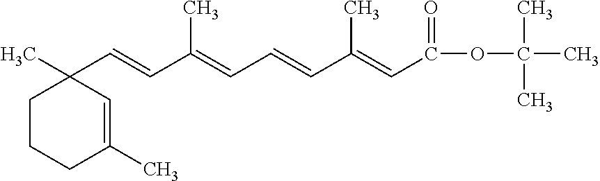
C1(C=CC(=CC=CC(=CC(=O)OC(C)(C)C)C)C)(C)CCCC(C)=C1
